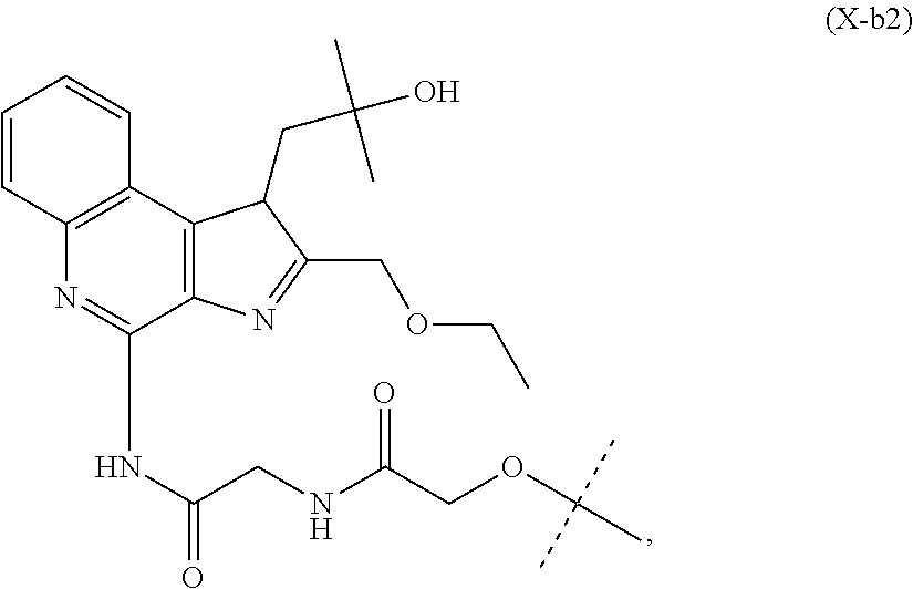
C12=C(C3=C(N=C1NC(CNC(COC(C)(C)C)=O)=O)C=CC=C3)C(CC(O)(C)C)C(COCC)=N2
